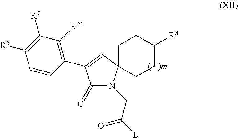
C1(C2=CC3(N(CC(=O)[L])C2=O)CCC([R8])CC3)=C([R21])C([R7])=C([R6])C=C1
